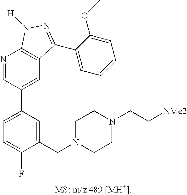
C1=C(C2=CC3=C(N=C2)N([H])N=C3C2=CC=CC=C2OC)C=C(CN2CCN(CC[NMe2])CC2)C(F)=C1
